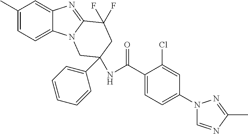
C1(C)=CC=C2C(=C1)N=C1N2CC(C2=CC=CC=C2)(NC(C2=CC=C(N3C=NC(C)=N3)C=C2Cl)=O)CC1(F)F
